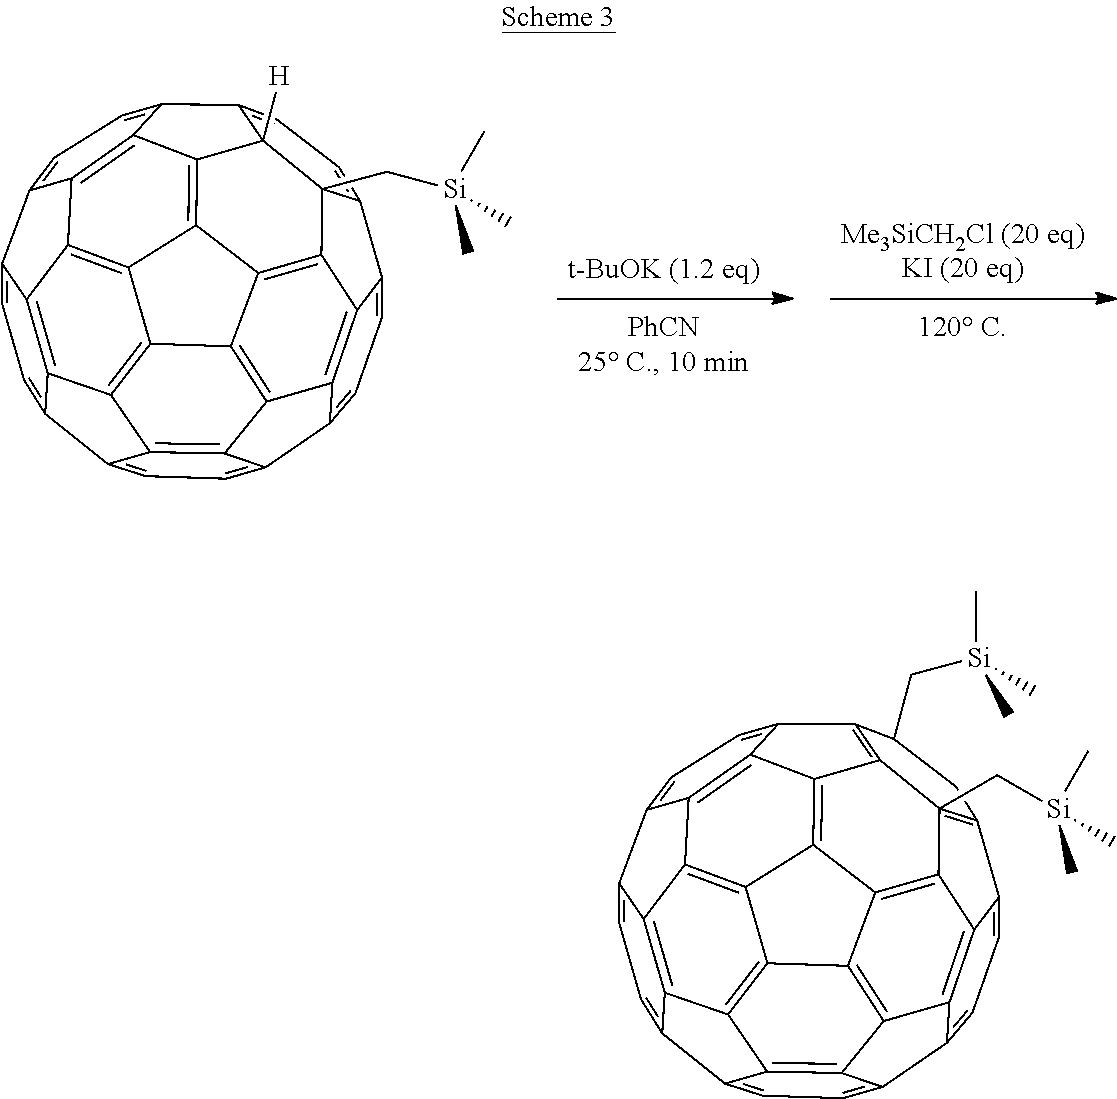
C1=C2C3=C4C(=C1)C1=CC=C5C6=C1C4=C1C4=C3C3=C7C8=C4C4=C9C%10=C(C6=C14)C5=CC=C%10C1=CC=C(C7=CC=C23)C8([H])C91C[Si](C)(C)C.C1=C2C3=C4C(=C1)C1=CC=C5C6=C1C4=C1C4=C3C3=C7C8=C4C4=C9C%10=C(C6=C14)C5=CC=C%10C1=C9(C[Si](C)(C)C)C8=C(C7=CC=C23)C(C[Si](C)(C)C)C1
